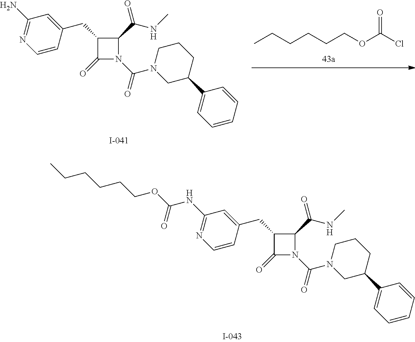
CCCCCCOC(Cl)=O.C1(CC2=CC(N)=NC=C2)C(=O)N(C(=O)N2CC(C3=CC=CC=C3)CCC2)C1C(NC)=O.C1(CC2=CC(NC(OCCCCCC)=O)=NC=C2)C(=O)N(C(=O)N2CC(C3=CC=CC=C3)CCC2)C1C(NC)=O
